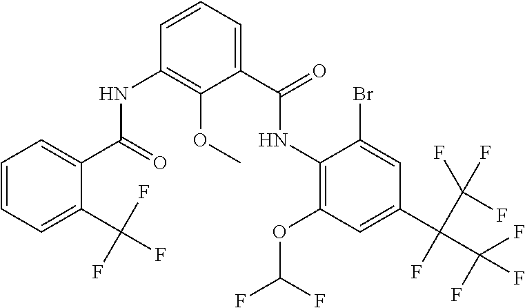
C1=CC=C(C(F)(F)F)C(C(=O)NC2=C(OC)C(C(=O)NC3=C(OC(F)F)C=C(C(C(F)(F)F)(F)C(F)(F)F)C=C3Br)=CC=C2)=C1
